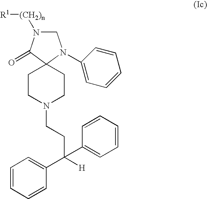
C1N([(CH2)n][R1])C(=O)C2(N1C1=CC=CC=C1)CCN(CCC([H])(C1=CC=CC=C1)C1=CC=CC=C1)CC2
